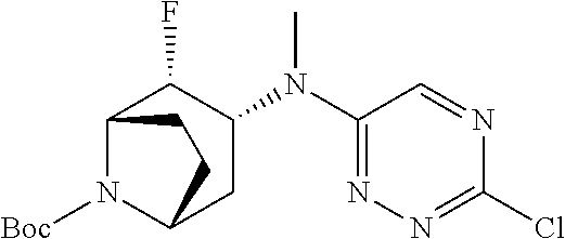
C12N([Boc])C(CC(N(C3=NN=C(Cl)N=C3)C)C1F)CC2
